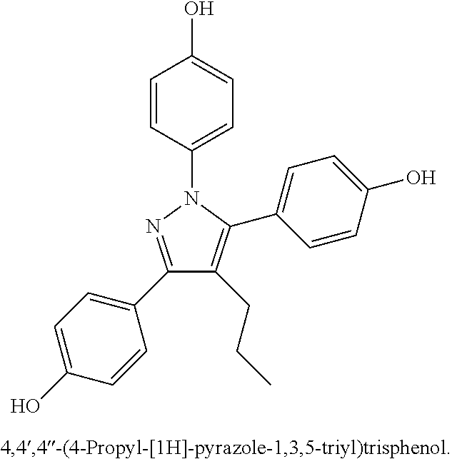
C1(C2=CC=C(O)C=C2)=NN(C2=CC=C(O)C=C2)C(C2=CC=C(O)C=C2)=C1CCC
